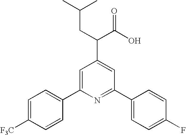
C1=C([F3C])C=CC(C2=CC(C(C(O)=O)CC(C)C)=CC(C3=CC=C(F)C=C3)=N2)=C1
